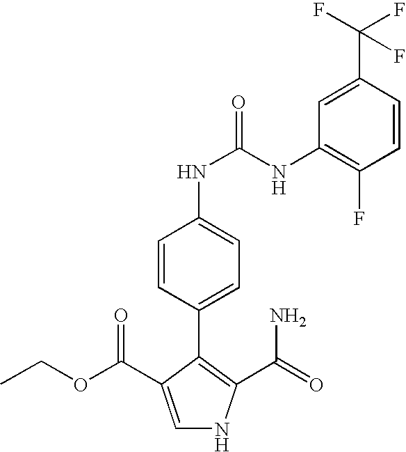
C1=C(C(OCC)=O)C(C2=CC=C(NC(=O)NC3=C(F)C=CC(C(F)(F)F)=C3)C=C2)=C(C(=O)N)N1
